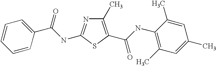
C1(C)=C(C(NC2=C(C)C=C(C)C=C2C)=O)SC(NC(C2=CC=CC=C2)=O)=N1
